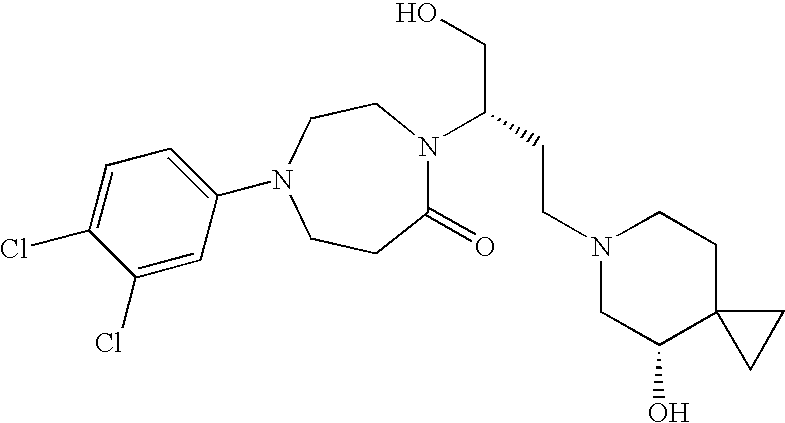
C1(=O)N(C(CO)CCN2CC(O)C3(CC2)CC3)CCN(C2=CC=C(Cl)C(Cl)=C2)CC1
